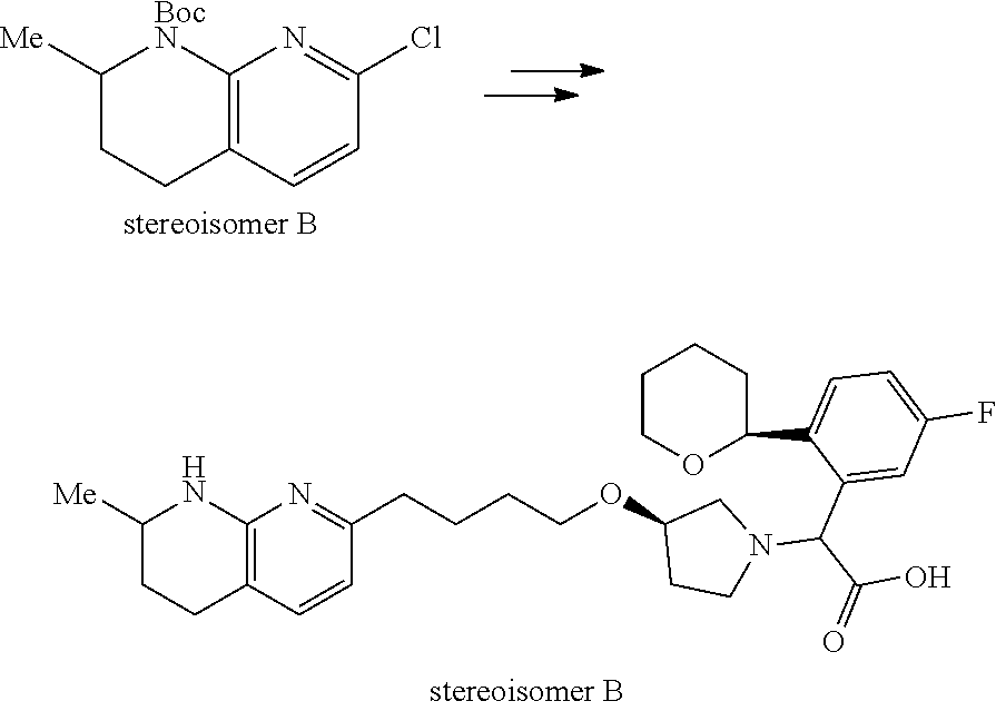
C12=C(C=CC(CCCCOC3CCN(C(C(=O)O)C4=CC(F)=CC=C4C4CCCCO4)C3)=N1)CCC([Me])N2.C12=C(C=CC(Cl)=N1)CCC([Me])[BocN]2
